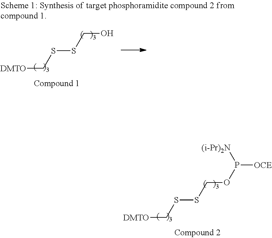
[DMTO]CSSCO.[DMTO]CSSCOP([OCE])[(i-Pr)2N]
